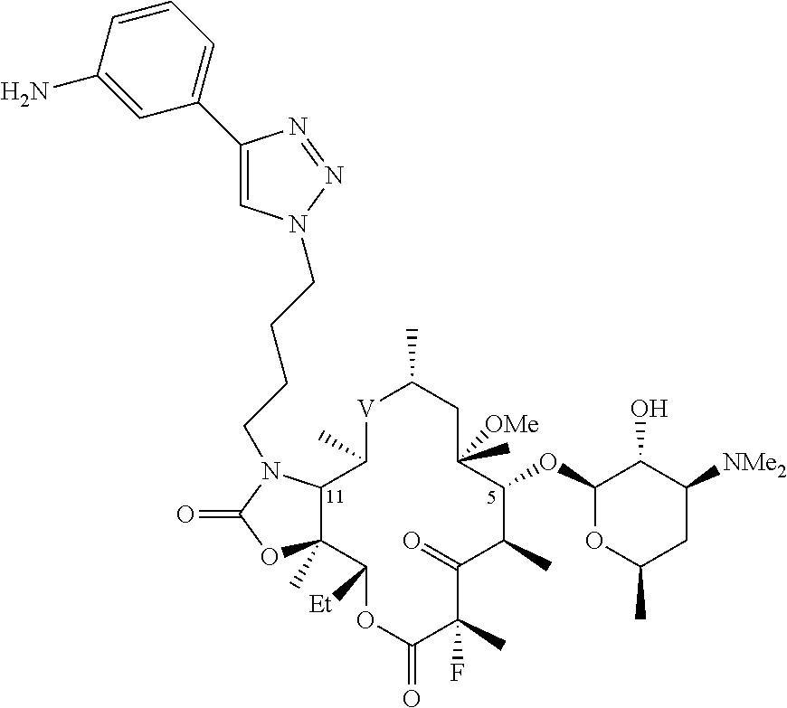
C1(C2=CC=CC(N)=C2)=CN(CCCCN2C3C(C)(OC2=O)C([Et])OC(=O)C(F)(C)C(=O)C(C)C(OC2OC(C)CC([NMe2])C2O)C([OMe])(C)CC(C)[V]C3C)N=N1
